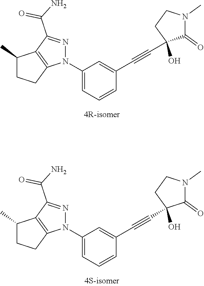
C1(N2N=C(C(=O)N)C3=C2CCC3C)=CC=CC(C#CC2(O)C(=O)N(C)CC2)=C1.C1(N2N=C(C(=O)N)C3=C2CCC3C)=CC=CC(C#CC2(O)C(=O)N(C)CC2)=C1
